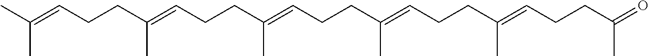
CC(=CCCC(=CCCC(=CCCC(C)=CCCC(=CCCC(=O)C)C)C)C)C
